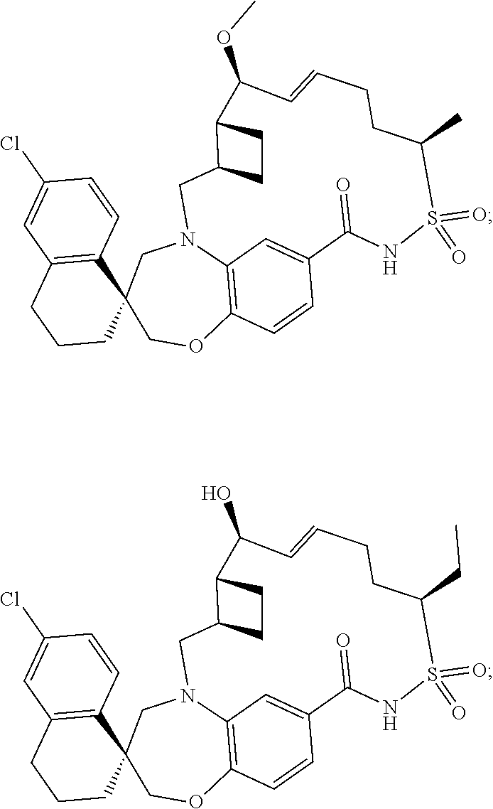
C1=CC2=C(C=C1Cl)CCCC21COC2=C3N(C1)CC1CCC1C(OC)C=CCCC(C)S(=O)(=O)NC(=O)C(=C3)C=C2.C1=CC2=C(C=C1Cl)CCCC21COC2=C3N(C1)CC1CCC1C(O)C=CCCC(CC)S(=O)(=O)NC(=O)C(=C3)C=C2
